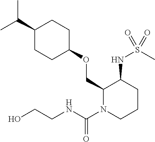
C(C)(C)C1CCC(OCC2N(C(NCCO)=O)CCCC2NS(C)(=O)=O)CC1
